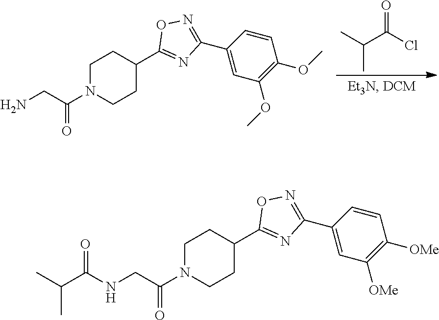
O=C(Cl)C(C)C.C1CC(C2=NC(C3=CC(OC)=C(OC)C=C3)=NO2)CCN1C(CN)=O.C1CC(C2=NC(C3=CC([OMe])=C([OMe])C=C3)=NO2)CCN1C(CNC(C(C)C)=O)=O
